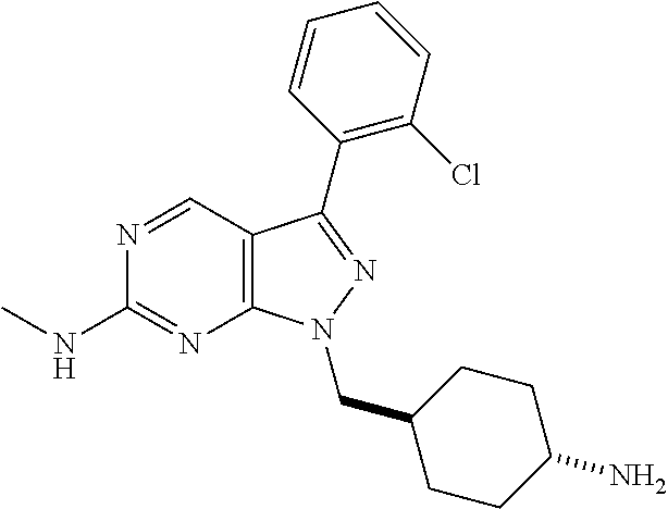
N1=CC2=C(N=C1NC)N(CC1CCC(N)CC1)N=C2C1=C(Cl)C=CC=C1
